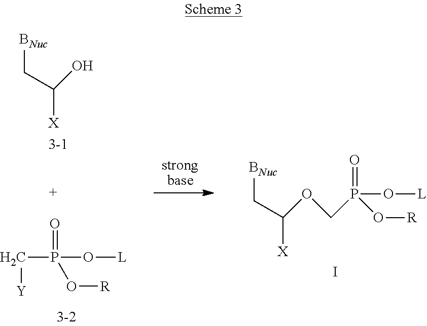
[BNuc]CC([X])O.[strong base].P(=O)(O[L])(C[Y])O[R].[BNuc]CC([X])OCP(O[R])(=O)O[L].I
